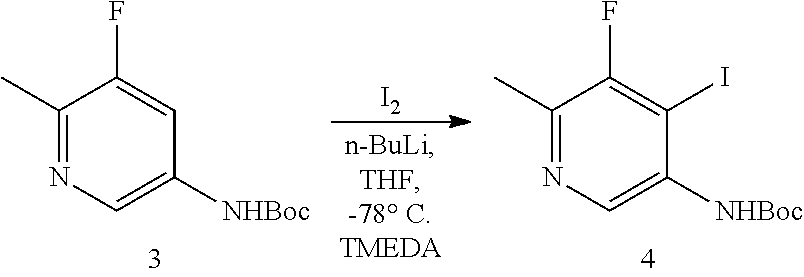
[I2].C1(C)=NC=C([NHBoc])C=C1F.C1(C)=NC=C([NHBoc])C(I)=C1F
